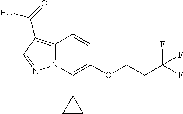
C12=C(C(=O)O)C=NN1C(C1CC1)=C(OCCC(F)(F)F)C=C2
